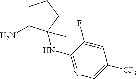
C1C(N)C(NC2=NC=C([CF3])C=C2F)(C)CC1
